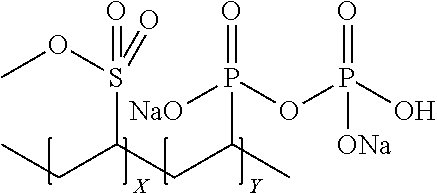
COS(C(CC(C)P([NaO])(OP(O)(=O)[ONa])=O)CC)(=O)=O
